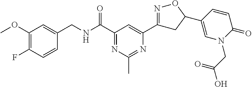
C1(OC)=C(F)C=CC(CNC(C2=NC(C)=NC(C3=NOC(C4=CN(CC(=O)O)C(=O)C=C4)C3)=C2)=O)=C1
